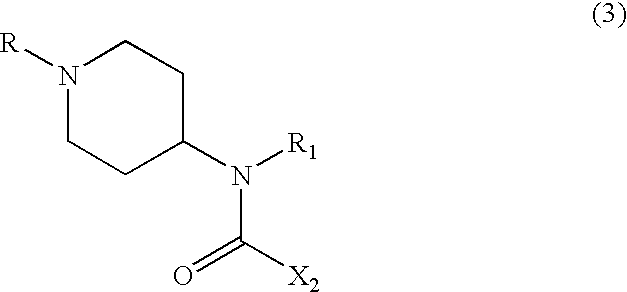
N1([R])CCC(N([R1])C([X2])=O)CC1
